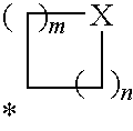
C1CC[X]1
